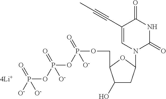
C1(O)CC(N2C(=O)NC(=O)C(C#CC)=C2)OC1COP(OP(OP([O-])(=O)[O-])(=O)[O-])(=O)[O-]
